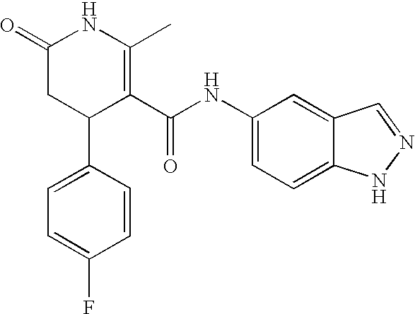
C1=C(C2C(C(NC3=CC=C4C(=C3)C=NN4)=O)=C(C)NC(=O)C2)C=CC(F)=C1
